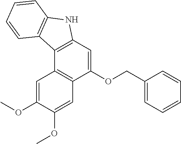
C1(OCC2=CC=CC=C2)=CC2=C(C3=C1C=C(OC)C(OC)=C3)C1=C(N2)C=CC=C1
